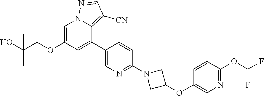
C1=C(OCC(O)(C)C)C=C(C2=CN=C(N3CC(OC4=CN=C(OC(F)F)C=C4)C3)C=C2)C2=C([CN])C=NN12
